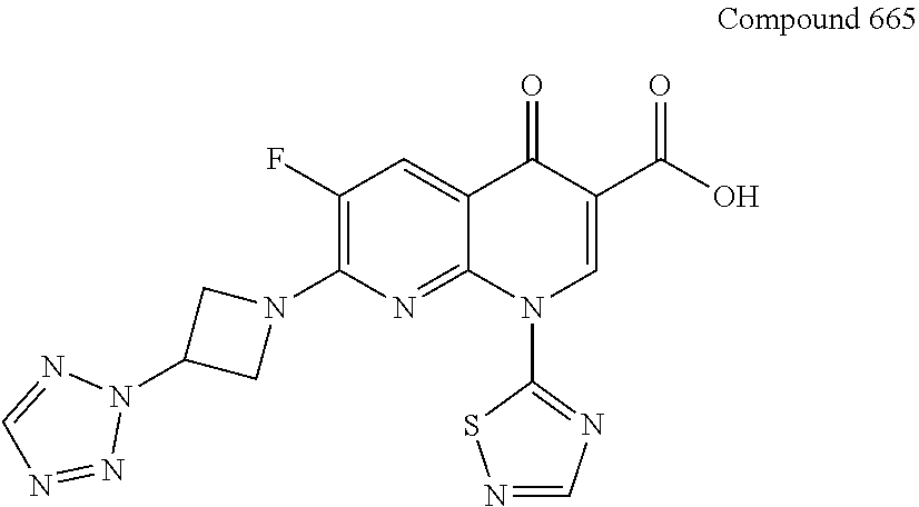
C1(F)=C(N2CC(N3N=CN=N3)C2)N=C2C(=C1)C(=O)C(C(O)=O)=CN2C1=NC=NS1
